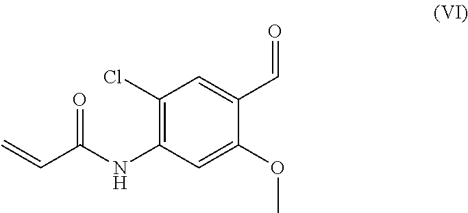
C(C(NC1=C(Cl)C=C(C=O)C(OC)=C1)=O)=C
